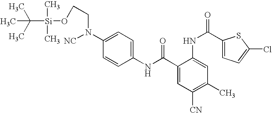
C1(NC(=O)C2=CC([CN])=C(C)C=C2NC(=O)C2=CC=C(Cl)S2)=CC=C(N(CCO[Si](C(C)(C)C)(C)C)[NC])C=C1
